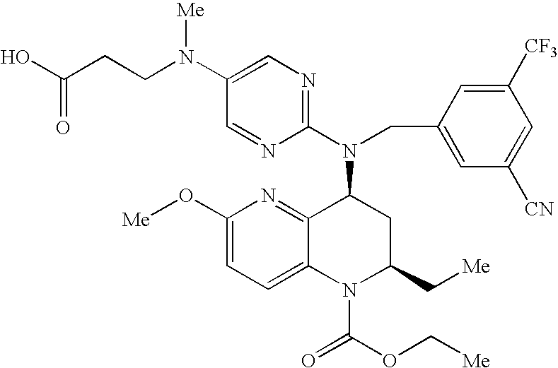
C1(N(CCC(O)=O)[Me])=CN=C(N(CC2=CC([CN])=CC([CF3])=C2)C2C3=NC(O[Me])=CC=C3N(C(=O)OC[Me])C(C[Me])C2)N=C1
